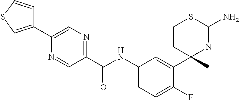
C(NC1=CC=C(F)C(C2(C)N=C(N)SCC2)=C1)(=O)C1=NC=C(C2=CSC=C2)N=C1
